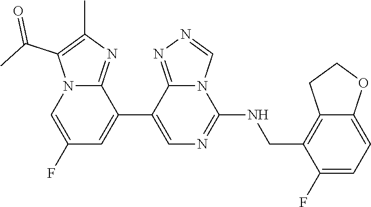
C1(C2=CC(F)=CN3C2=NC(C)=C3C(C)=O)=CN=C(NCC2=C3C(=CC=C2F)OCC3)N2C1=NN=C2
